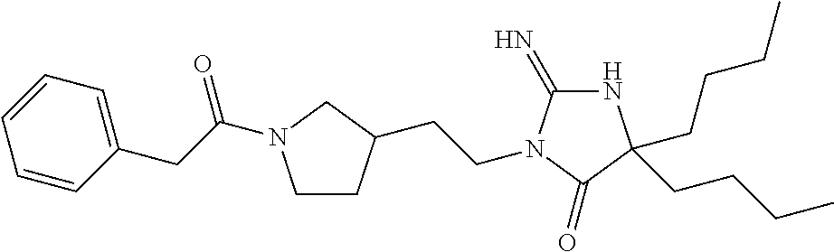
C1=CC(CC(=O)N2CCC(CCN3C(=N)NC(CCCC)(CCCC)C3=O)C2)=CC=C1
